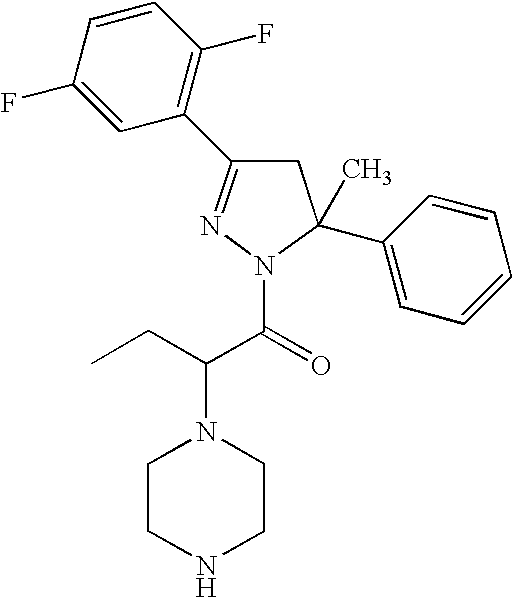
N1=C(C2=C(F)C=CC(F)=C2)CC(C)(C2=CC=CC=C2)N1C(=O)C(CC)N1CCNCC1
